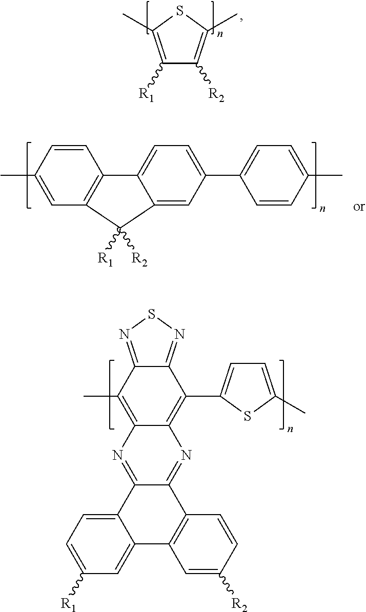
C12=C(C)C3=NSN=C3C(C3=CC=C(C)S3)=C1N=C1C(=N2)C2=CC=C([R1])C=C2C2=C1C=CC([R2])=C2.C1([R1])=C(C)SC(C)=C1[R2].C1=C(C)C=CC2=C1C([R1])([R2])C1=CC(C3=CC=C(C)C=C3)=CC=C21
